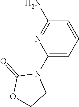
C1(N2C(=O)OCC2)=CC=CC(N)=N1
